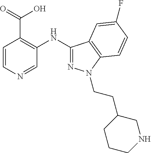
C1=CN=CC(NC2=NN(CCC3CCCNC3)C3=C2C=C(F)C=C3)=C1C(=O)O
